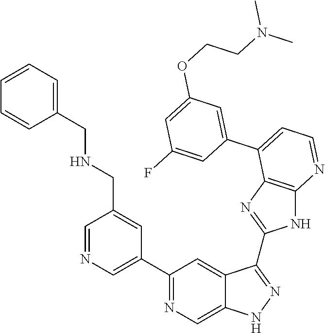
C1(C2=NC=C3C(=C2)C(C2=NC4=C(N2)N=CC=C4C2=CC(OCCN(C)C)=CC(F)=C2)=NN3)=CN=CC(CNCC2=CC=CC=C2)=C1
